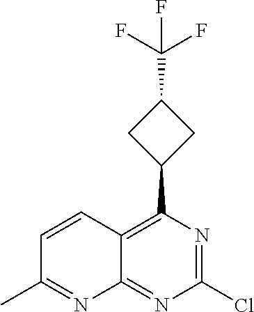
ClC1=NC(C2CC(C(F)(F)F)C2)=C2C(=N1)N=C(C)C=C2
